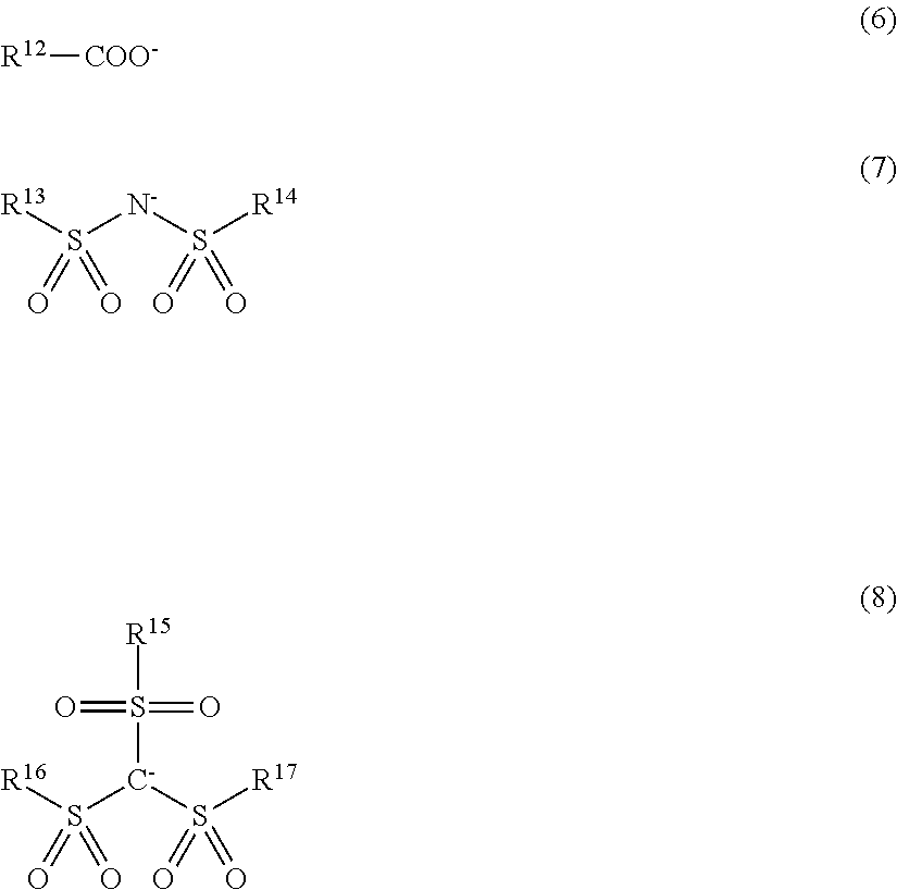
[R12][COO-].[R13]S([N-]S([R14])(=O)=O)(=O)=O.[R16]S([C-](S([R17])(=O)=O)S([R15])(=O)=O)(=O)=O
